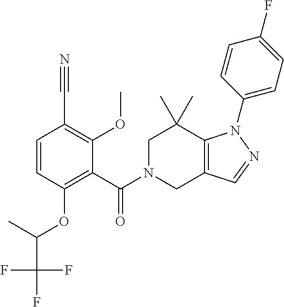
C1=CC(OC(C(F)(F)F)C)=C(C(N2CC3=C(C(C)(C)C2)N(C2=CC=C(F)C=C2)N=C3)=O)C(OC)=C1C#N
